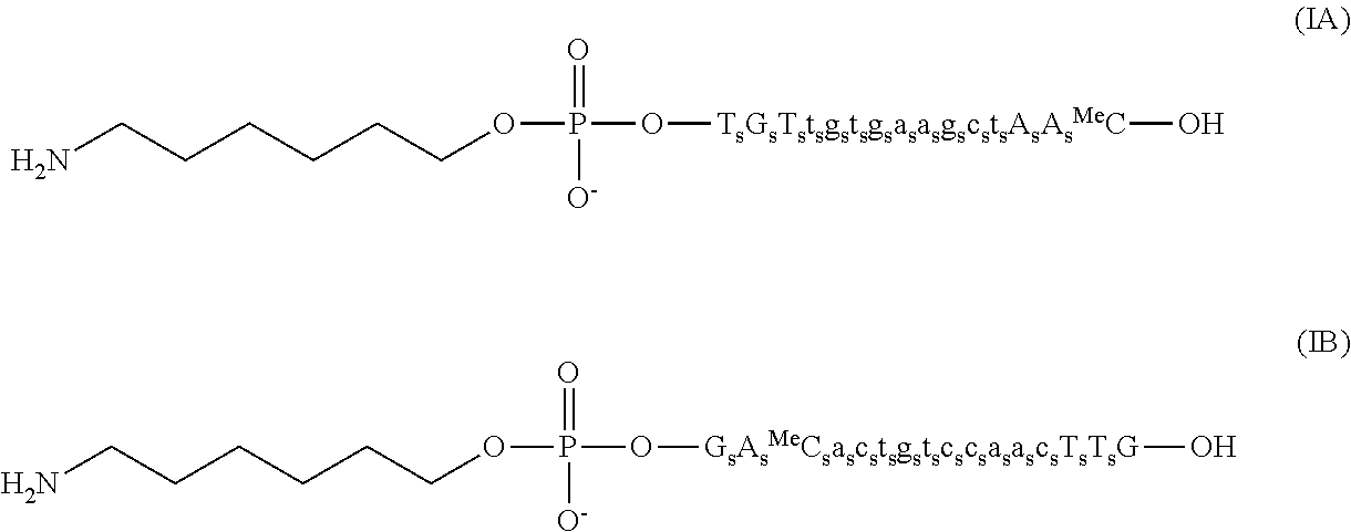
NCCCCCCOP(=O)([O-])O[TsGsTstsgstsgsasasgscstsAsAsMeC]O.NCCCCCCOP(=O)([O-])O[GsAsMeCsascstsgstscscsasascsTsTsG]O
